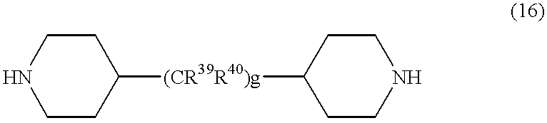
C1CC([(CR39R40)g]C2CCNCC2)CCN1
